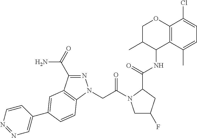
C12=C(C(Cl)=CC=C1C)OCC(C)C2NC(C1CC(F)CN1C(CN1N=C(C(=O)N)C2=C1C=CC(C1=CN=NC=C1)=C2)=O)=O
